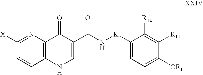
C1=CC2=C(N=C1[X])C(=O)C(C(N[K]C1=CC=C([OR1])C([R11])=C1[R10])=O)=CN2
